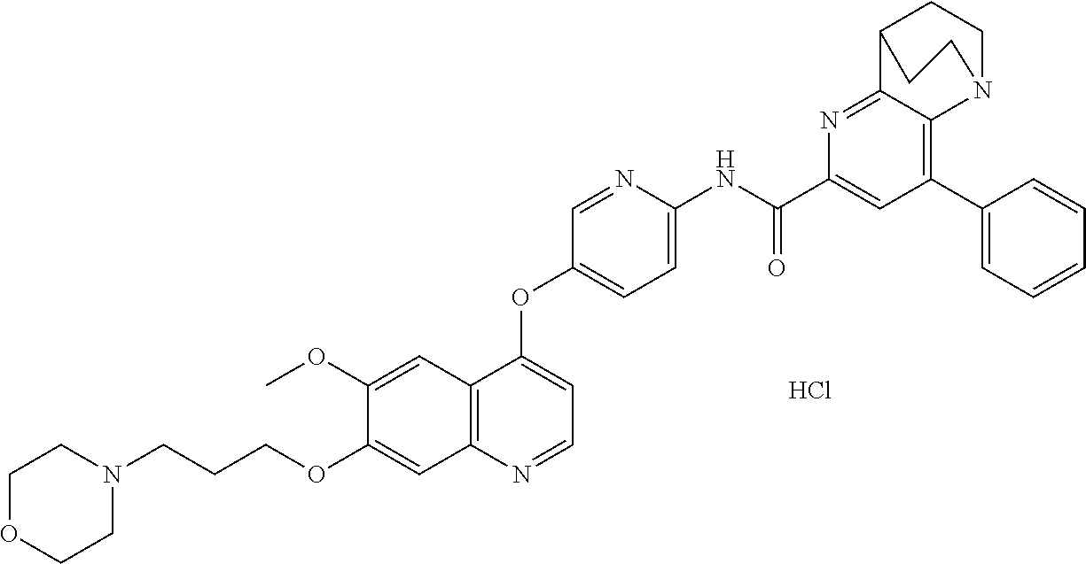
C1OCCN(CCCOC2=CC3=C(C(OC4=CC=C(NC(C5=CC(C6=CC=CC=C6)=C6C(=N5)C5CCN6CC5)=O)N=C4)=CC=N3)C=C2OC)C1.Cl
